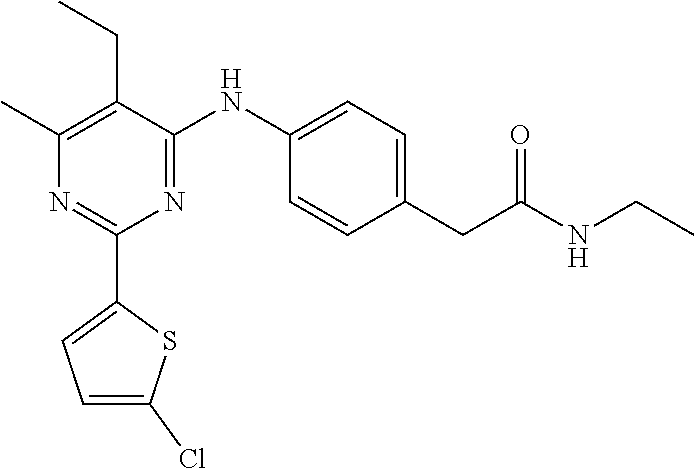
N1=C(NC2=CC=C(CC(NCC)=O)C=C2)C(CC)=C(C)N=C1C1=CC=C(Cl)S1
